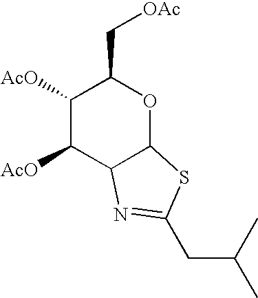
C1([AcO])C([AcO])C2C(OC1C[OAc])SC(CC(C)C)=N2
